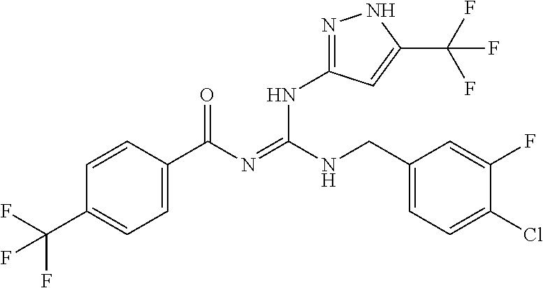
C1=CC(C(N=C(NCC2=CC=C(Cl)C(F)=C2)NC2=NNC(C(F)(F)F)=C2)=O)=CC=C1C(F)(F)F
